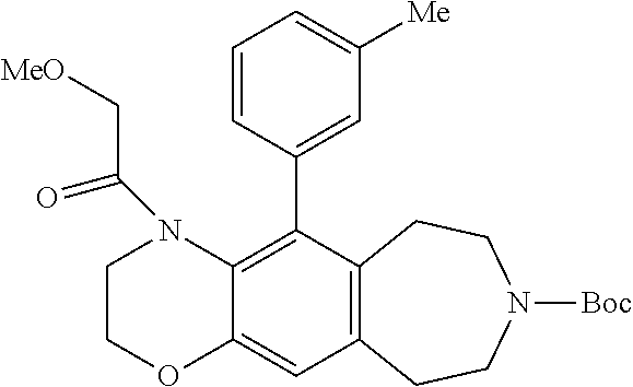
C12=CC3=C(C(C4=CC([Me])=CC=C4)=C1N(C(=O)C[MeO])CCO2)CCN([Boc])CC3
